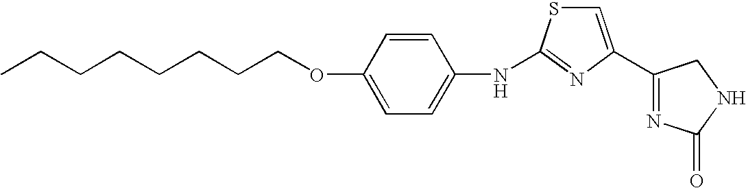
C(CCCOC1=CC=C(NC2=NC(C3=NC(=O)NC3)=CS2)C=C1)CCCC
